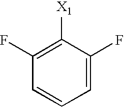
C1=C(F)C([X1])=C(F)C=C1
